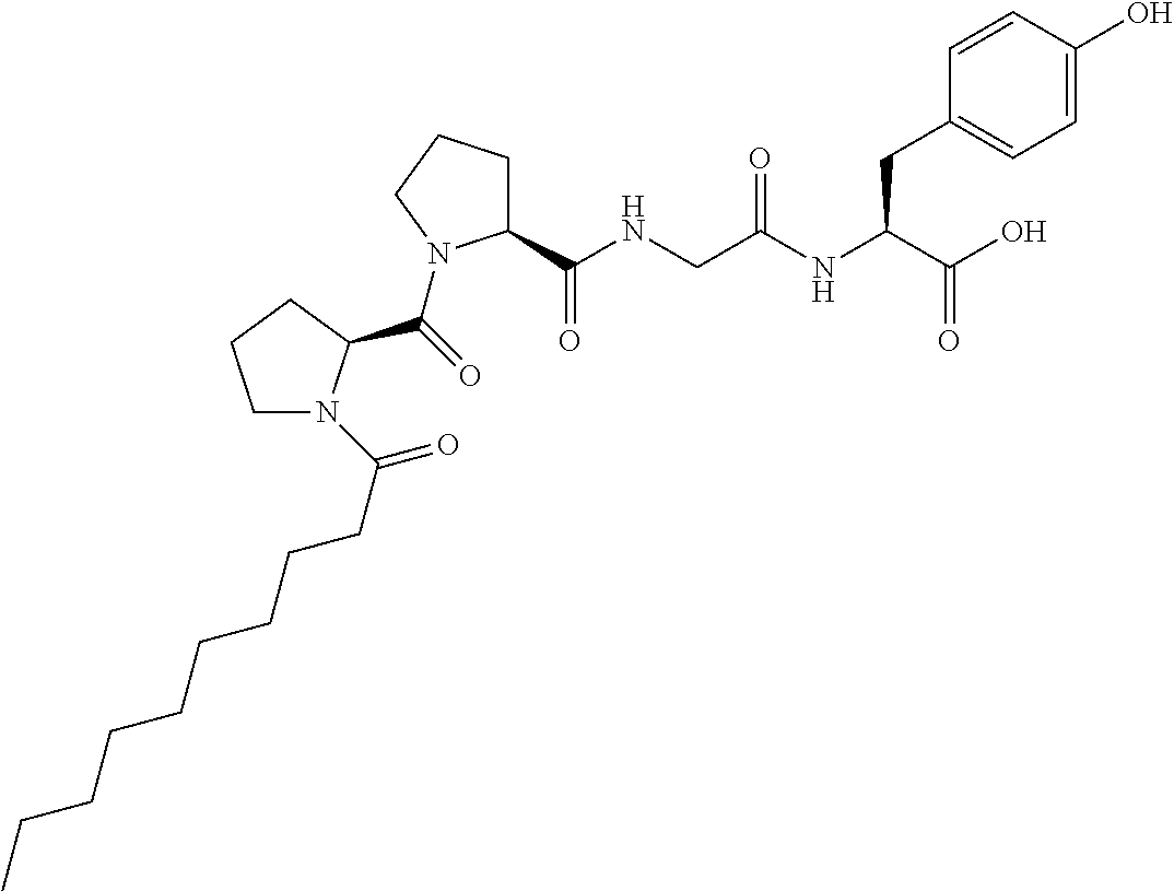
C1(C(NCC(NC(C(O)=O)CC2=CC=C(O)C=C2)=O)=O)CCCN1C(=O)C1N(C(=O)CCCCCCCCC)CCC1
